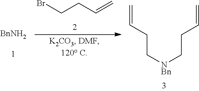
[BnNH2].BrCCC=C.C(CC[NBn]CCC=C)=C
